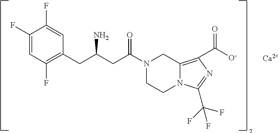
C1(F)=CC(F)=C(CC(CC(N2CCN3C(=C(C([O-])=O)N=C3C(F)(F)F)C2)=O)N)C=C1F.[Ca]
